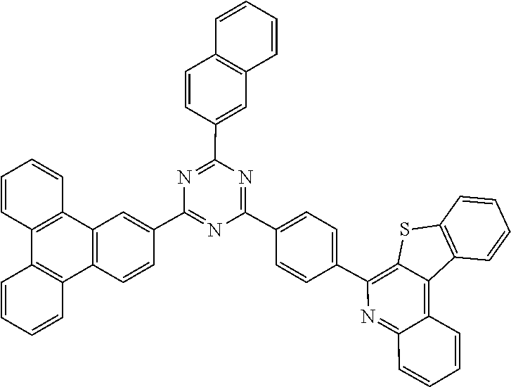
C1=CC=CC2=C1SC1=C(C3=CC=C(C4=NC(C5=CC6=C(C=CC=C6)C=C5)=NC(C5=CC6=C(C7=C(C8=C6C=CC=C8)C=CC=C7)C=C5)=N4)C=C3)N=C3C(=C21)C=CC=C3
